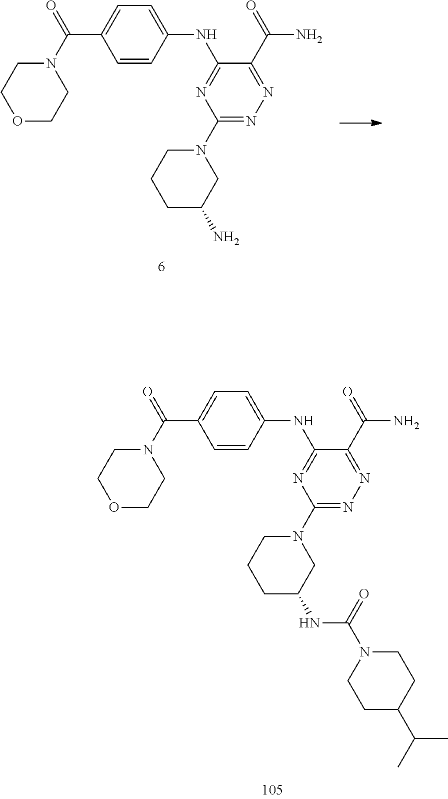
C1(N2CCCC(N)C2)=NN=C(C(=O)N)C(NC2=CC=C(C(N3CCOCC3)=O)C=C2)=N1.C1(N2CCCC(NC(N3CCC(C(C)C)CC3)=O)C2)=NN=C(C(=O)N)C(NC2=CC=C(C(N3CCOCC3)=O)C=C2)=N1
